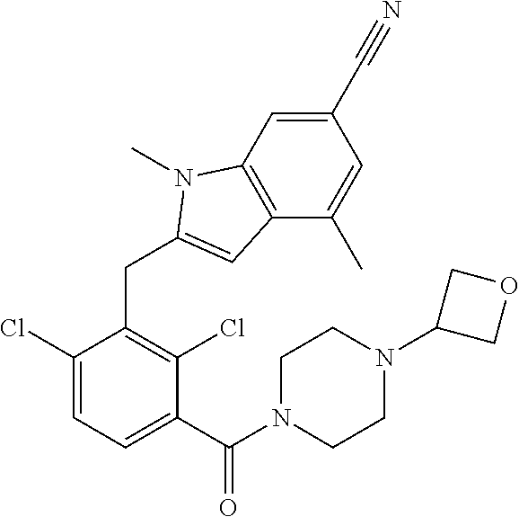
C1(Cl)=CC=C(C(N2CCN(C3COC3)CC2)=O)C(Cl)=C1CC1=CC2=C(C=C(C#N)C=C2C)N1C
